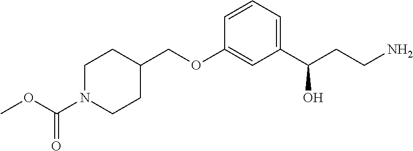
C1N(C(OC)=O)CCC(COC2=CC(C(CCN)O)=CC=C2)C1
